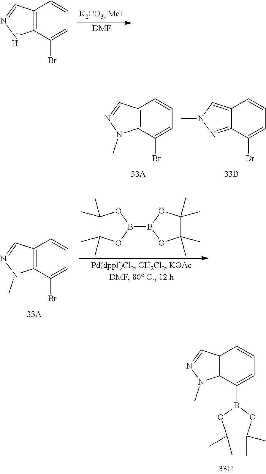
[DMF].C12=C(C(Br)=CC=C1)NN=C2.C12=C(C(Br)=CC=C1)N(C)N=C2.C12=CN(C)N=C1C(Br)=CC=C2.C1(C)(C)C(C)(C)OB(B2OC(C)(C)C(C)(C)O2)O1.C12=C(C(Br)=CC=C1)N(C)N=C2.C12=C(C(B3OC(C)(C)C(C)(C)O3)=CC=C1)N(C)N=C2
